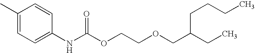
C1(C)=CC=C(NC(OCCOCC(CC)CCCC)=O)C=C1
